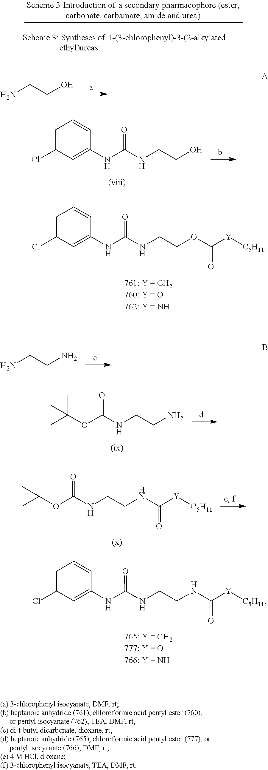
C1=C(Cl)C=C(NC(NCCOC([Y][C5H11])=O)=O)C=C1.N(CCNC(=O)[Y][C5H11])C(NC1=CC(Cl)=CC=C1)=O.NCCO.C1=C(Cl)C=C(NC(NCCO)=O)C=C1.NCCN.N(CCN)C(OC(C)(C)C)=O.N(CCNC(=O)[Y][C5H11])C(OC(C)(C)C)=O
